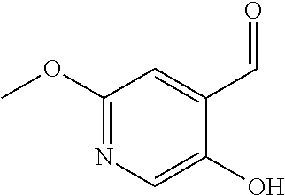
C1(O)=CN=C(OC)C=C1C=O
